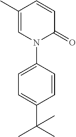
C1(C)=CN(C2=CC=C(C(C)(C)C)C=C2)C(=O)C=C1
